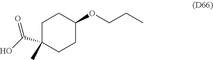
C1C(C)(C(O)=O)CCC(OCCC)C1
